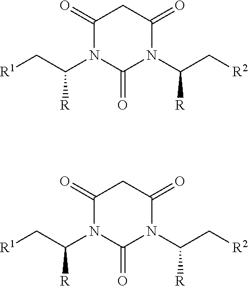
C1(=O)N(C(C[R1])[R])C(=O)N(C(C[R2])[R])C(=O)C1.C1(=O)N(C(C[R1])[R])C(=O)N(C(C[R2])[R])C(=O)C1
